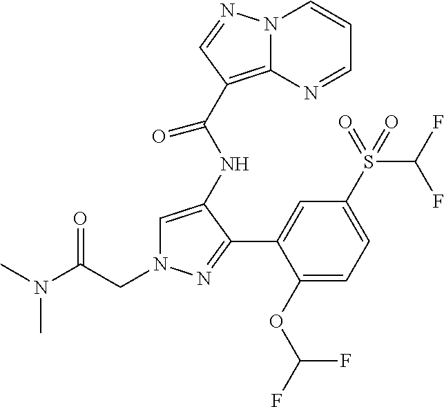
C1=C(NC(C2=C3N(C=CC=N3)N=C2)=O)C(C2=CC(S(C(F)F)(=O)=O)=CC=C2OC(F)F)=NN1CC(N(C)C)=O
